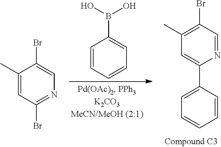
C1=CC=CC=C1B(O)O.C1(Br)=C(C)C=C(C2=CC=CC=C2)N=C1.C1(C)=CC(Br)=NC=C1Br
